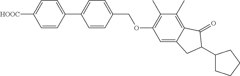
C1=CC(C2=CC=C(COC3=C(C)C(C)=C4C(=C3)CC(C3CCCC3)C4=O)C=C2)=CC=C1[HOOC]
